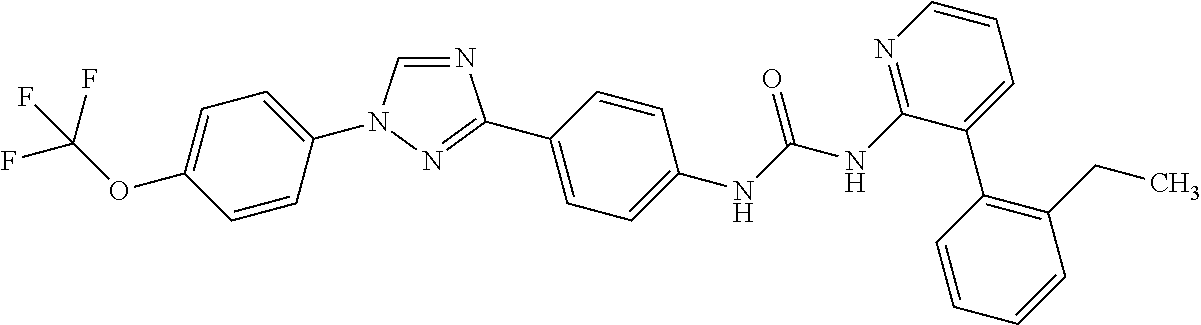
C1=C(N2C=NC(C3=CC=C(NC(NC4=NC=CC=C4C4=C(CC)C=CC=C4)=O)C=C3)=N2)C=CC(OC(F)(F)F)=C1
